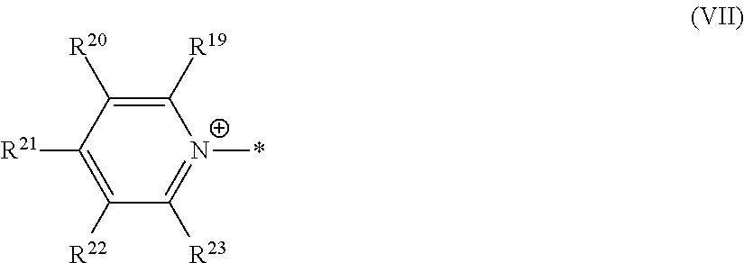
[N+]1(*)=C([R23])C([R22])=C([R21])C([R20])=C1[R19]
